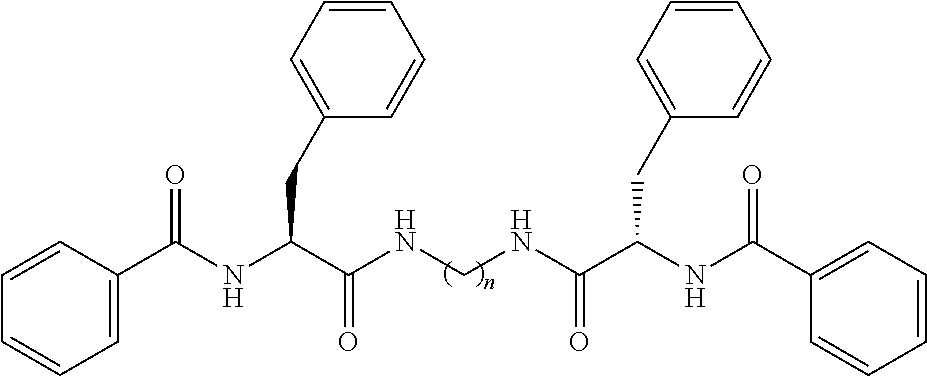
C1=C(C(NC(C(NCNC(C(NC(C2=CC=CC=C2)=O)CC2=CC=CC=C2)=O)=O)CC2=CC=CC=C2)=O)C=CC=C1
